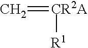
C=[CR2A][R1]
